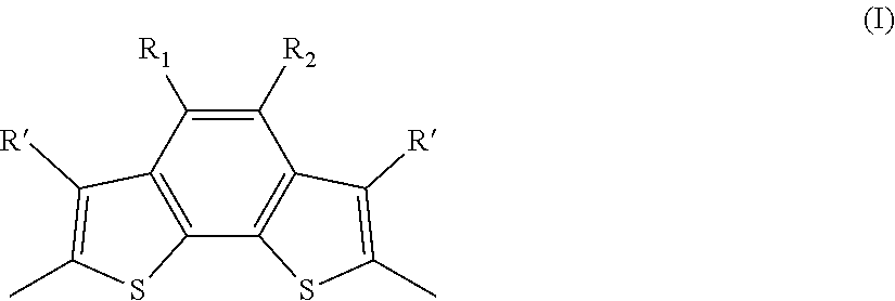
C12=C(C([R1])=C([R2])C3=C1SC(C)=C3[R])C([R])=C(C)S2
